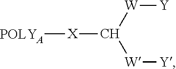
[POLYA][X]C([W][Y])[W][Y]
